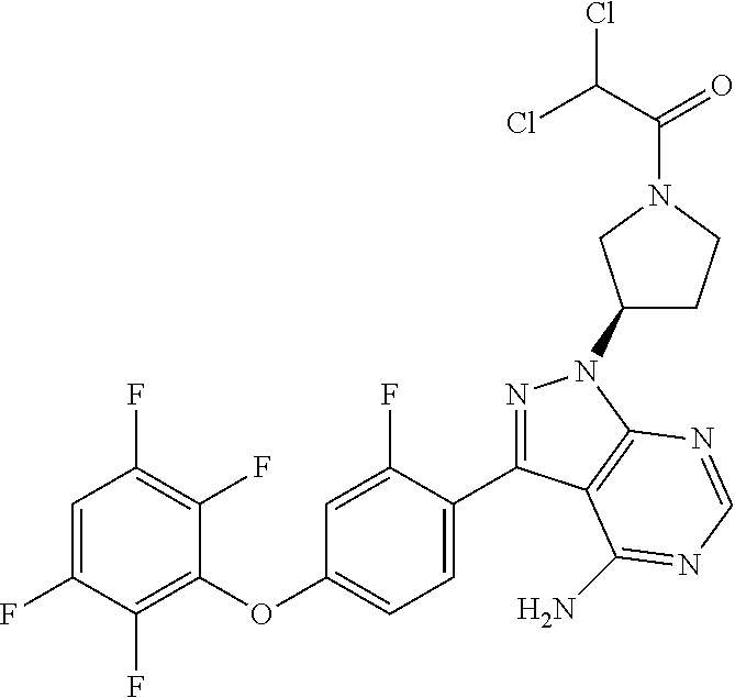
C1(OC2=CC=C(C3=NN(C4CCN(C(=O)C(Cl)Cl)C4)C4=C3C(N)=NC=N4)C(F)=C2)=C(F)C(F)=CC(F)=C1F
